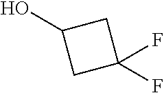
C1C(F)(F)CC1O
